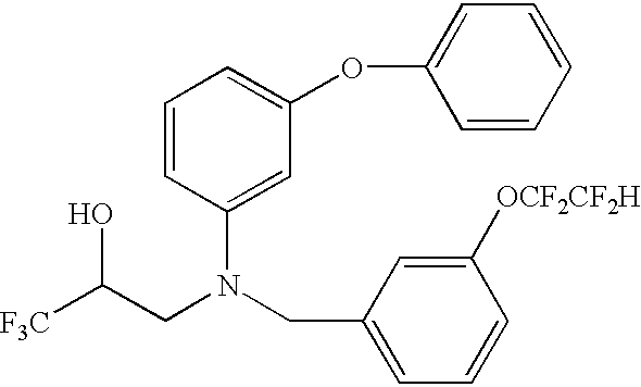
C1=CC(N(CC2=CC=CC([OCF2CF2H])=C2)CC([F3C])O)=CC(OC2=CC=CC=C2)=C1
